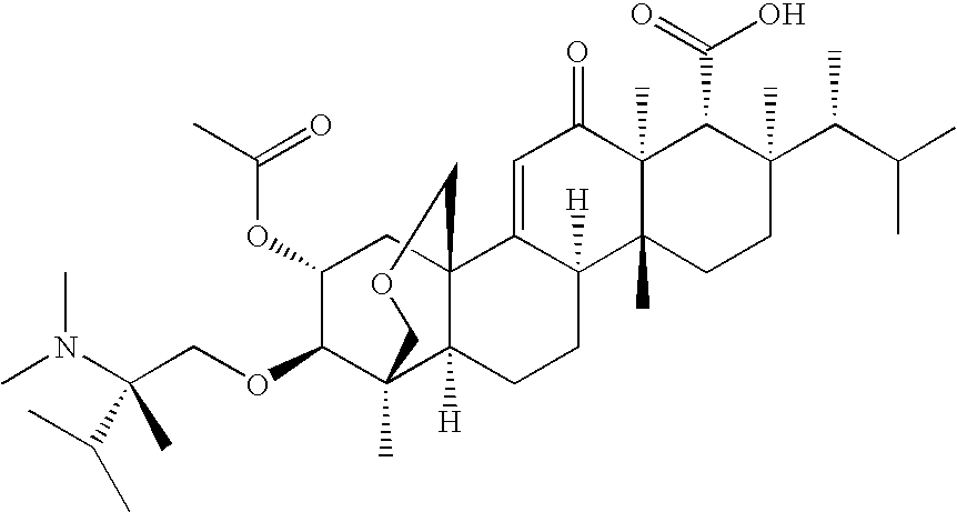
C1(OC(C)=O)C(OCC(N(C)C)(C)C(C)C)C2(C)C3([H])C(C1)(C1=CC(=O)C4(C)C(C)(C1([H])CC3)CCC(C(C(C)C)C)(C)C4C(=O)O)COC2
